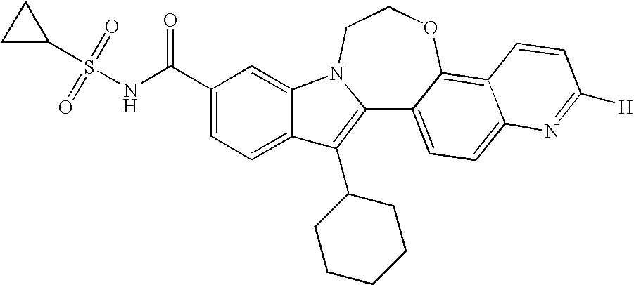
C12=C(C3CCCCC3)C3=CC=C(C(NS(C4CC4)(=O)=O)=O)C=C3N1CCOC1=C3C(=CC=C21)N=C([H])C=C3
